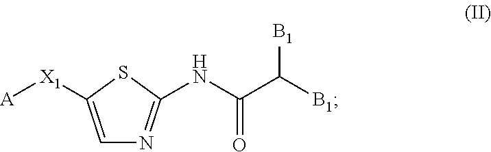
C1=C([X1][A])SC(NC(C([B1])[B1])=O)=N1
